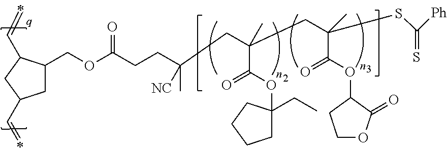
C(OC(CCC(CC(C(=O)OC1(CC)CCCC1)(C)CC(SC([Ph])=S)(C(OC1C(=O)OCC1)=O)C)(C)[NC])=O)C1CC(C=C)CC1C=C
